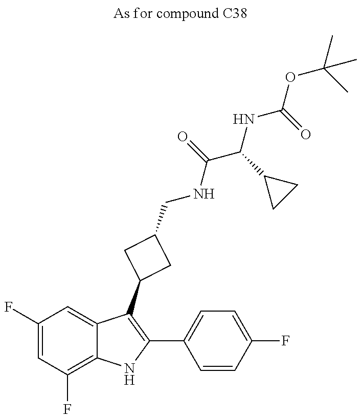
C1(F)=CC(F)=C2C(=C1)C(C1CC(CNC(C(C3CC3)NC(OC(C)(C)C)=O)=O)C1)=C(C1=CC=C(F)C=C1)N2
